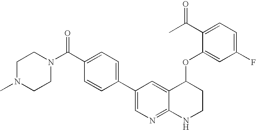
C1N(C)CCN(C(C2=CC=C(C3=CN=C4C(=C3)C(OC3=CC(F)=CC=C3C(C)=O)CCN4)C=C2)=O)C1
